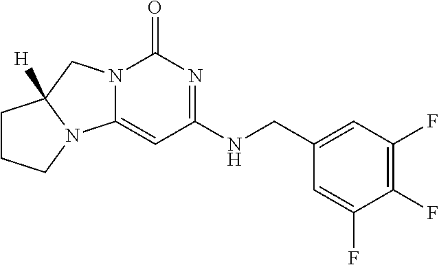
N12C(=CC(NCC3=CC(F)=C(F)C(F)=C3)=NC1=O)N1C([H])(C2)CCC1
